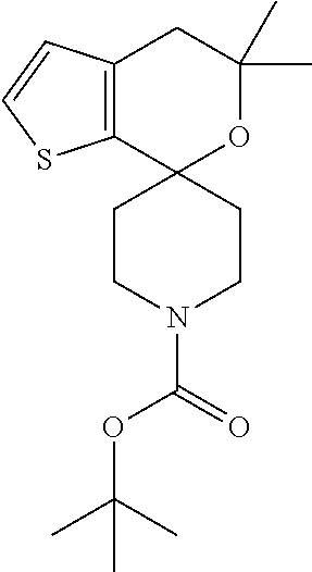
C12=C(SC=C1)C1(OC(C)(C)C2)CCN(C(=O)OC(C)(C)C)CC1
